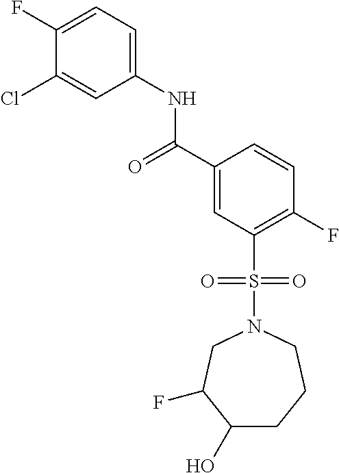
C1(O)CCCN(S(C2=C(F)C=CC(C(=O)NC3=CC=C(F)C(Cl)=C3)=C2)(=O)=O)CC1F
